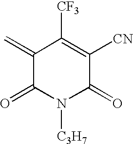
C1(=C)C(=O)N([C3H7])C(=O)C([CN])=C1[CF3]
